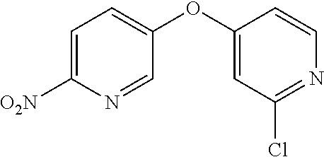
C1=C([O2N])N=CC(OC2=CC(Cl)=NC=C2)=C1
